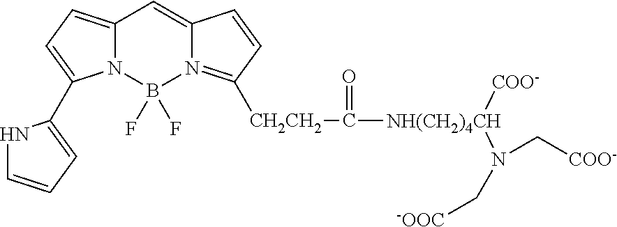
N12C(=CC=C1C1=CC=CN1)C=C1N(=C([CH2CH2]C([NH(CH2)4CH]([COO-])N(C[-OOC])C[COO-])=O)C=C1)B2(F)F
